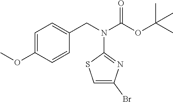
C1=C(Br)N=C(N(CC2=CC=C(OC)C=C2)C(OC(C)(C)C)=O)S1
